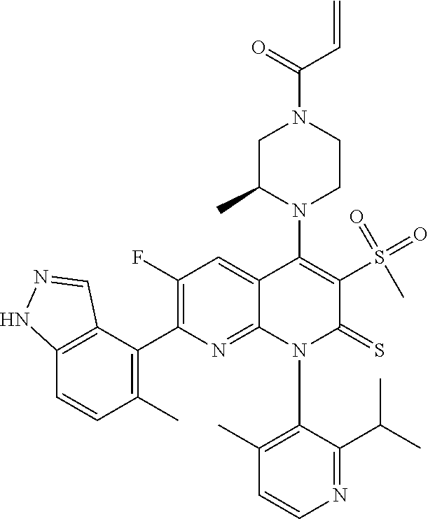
C1=CN=C(C(C)C)C(N2C(=S)C(S(=O)(=O)C)=C(N3C(C)CN(C(=O)C=C)CC3)C3=CC(F)=C(C4=C(C)C=CC5=C4C=NN5)N=C23)=C1C
